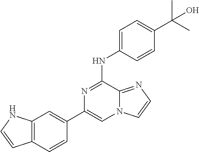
C12=C(C=CC(C3=CN4C(=NC=C4)C(NC4=CC=C(C(C)(C)O)C=C4)=N3)=C1)C=CN2
